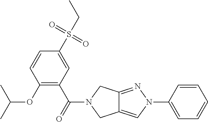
O(C1=C(C(=O)N2CC3=CN(C4=CC=CC=C4)N=C3C2)C=C(S(CC)(=O)=O)C=C1)C(C)C
